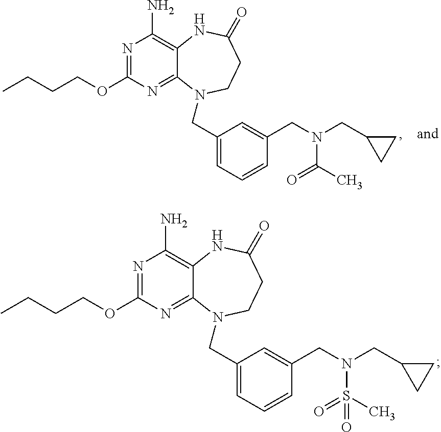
N1=C(OCCCC)N=C2C(=C1N)NC(=O)CCN2CC1=CC=CC(CN(CC2CC2)C(C)=O)=C1.N1=C(OCCCC)N=C2C(=C1N)NC(=O)CCN2CC1=CC=CC(CN(CC2CC2)S(C)(=O)=O)=C1
